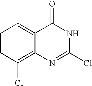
C1=CC(Cl)=C2C(=C1)C(=O)NC(Cl)=N2
